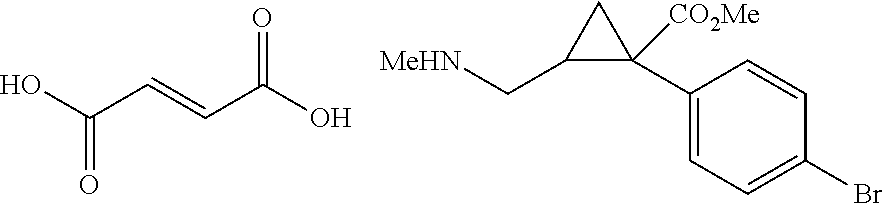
C1(C2([CO2Me])C(C[MeHN])C2)=CC=C(Br)C=C1.OC(C=CC(O)=O)=O
